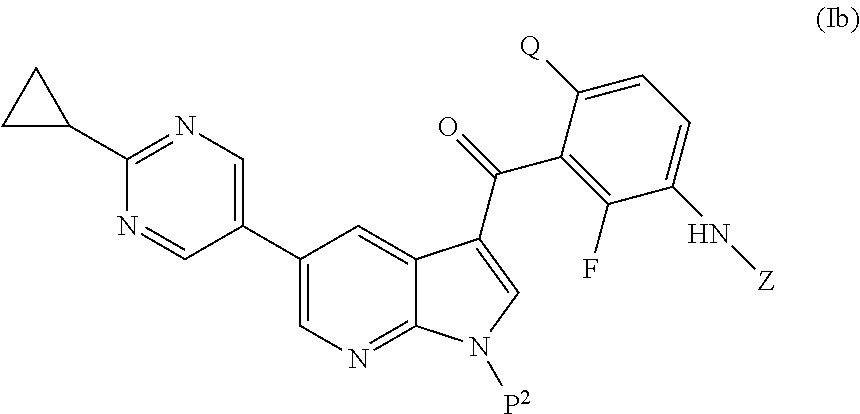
C1(C2CC2)=NC=C(C2=CN=C3C(=C2)C(C(=O)C2=C(F)C(N[Z])=CC=C2[Q])=CN3[P2])C=N1
